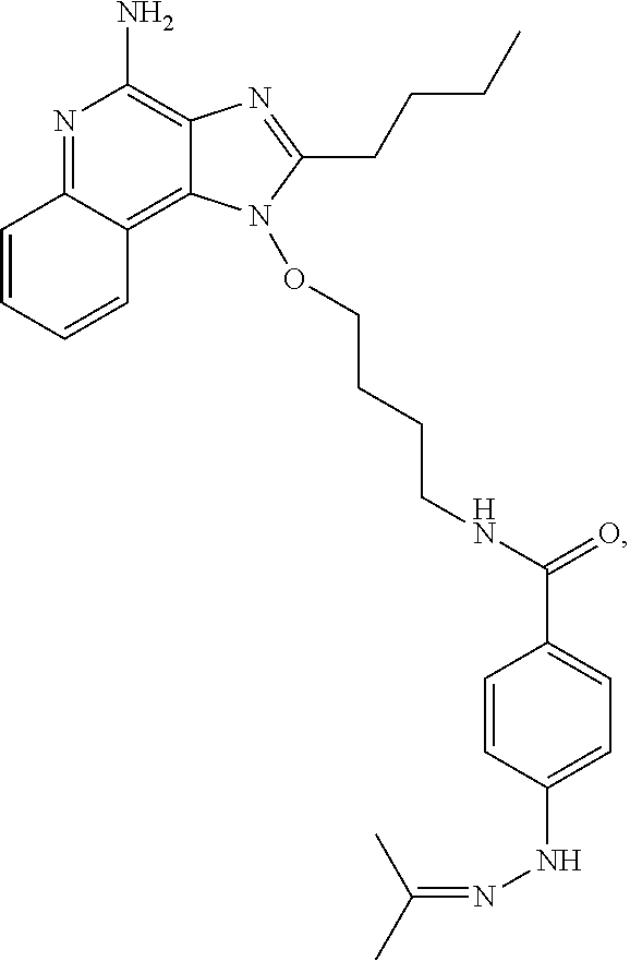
C12=C(N)N=C3C(=C1N(OCCCCNC(C1=CC=C(NN=C(C)C)C=C1)=O)C(CCCC)=N2)C=CC=C3
